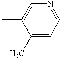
CC1=CN=CC=C1C
